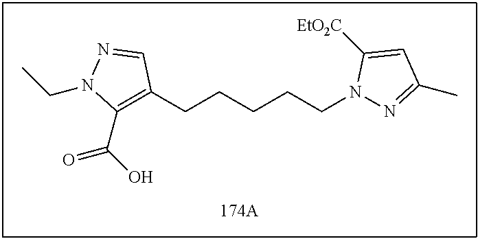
C1(C(=O)O)=C(CCCCCN2N=C(C)C=C2[EtO2C])C=NN1CC
